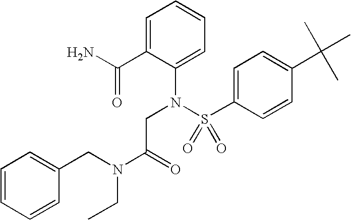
C1=C(C(N)=O)C(N(S(C2=CC=C(C(C)(C)C)C=C2)(=O)=O)CC(N(CC2=CC=CC=C2)CC)=O)=CC=C1
